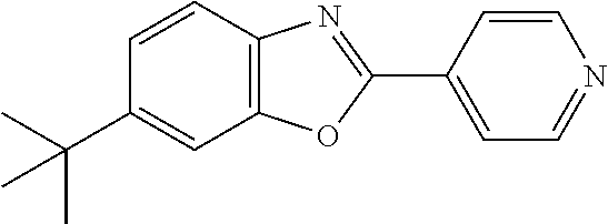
C1=CC2=C(C=C1C(C)(C)C)OC(C1=CC=NC=C1)=N2
